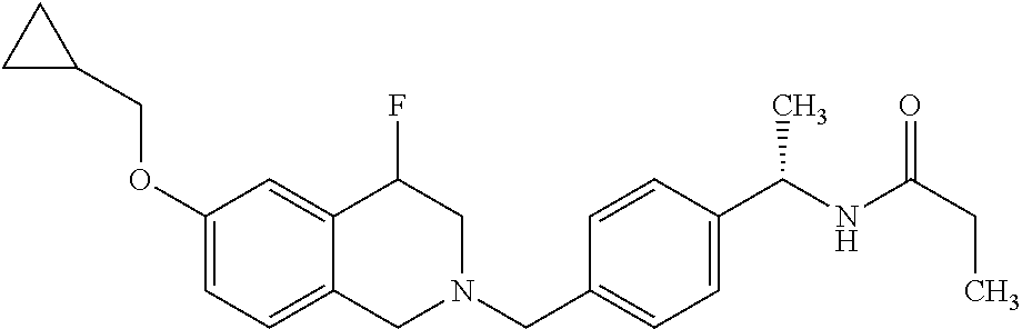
C1(OCC2CC2)=CC=C2C(=C1)C(F)CN(CC1=CC=C(C(NC(=O)CC)C)C=C1)C2
